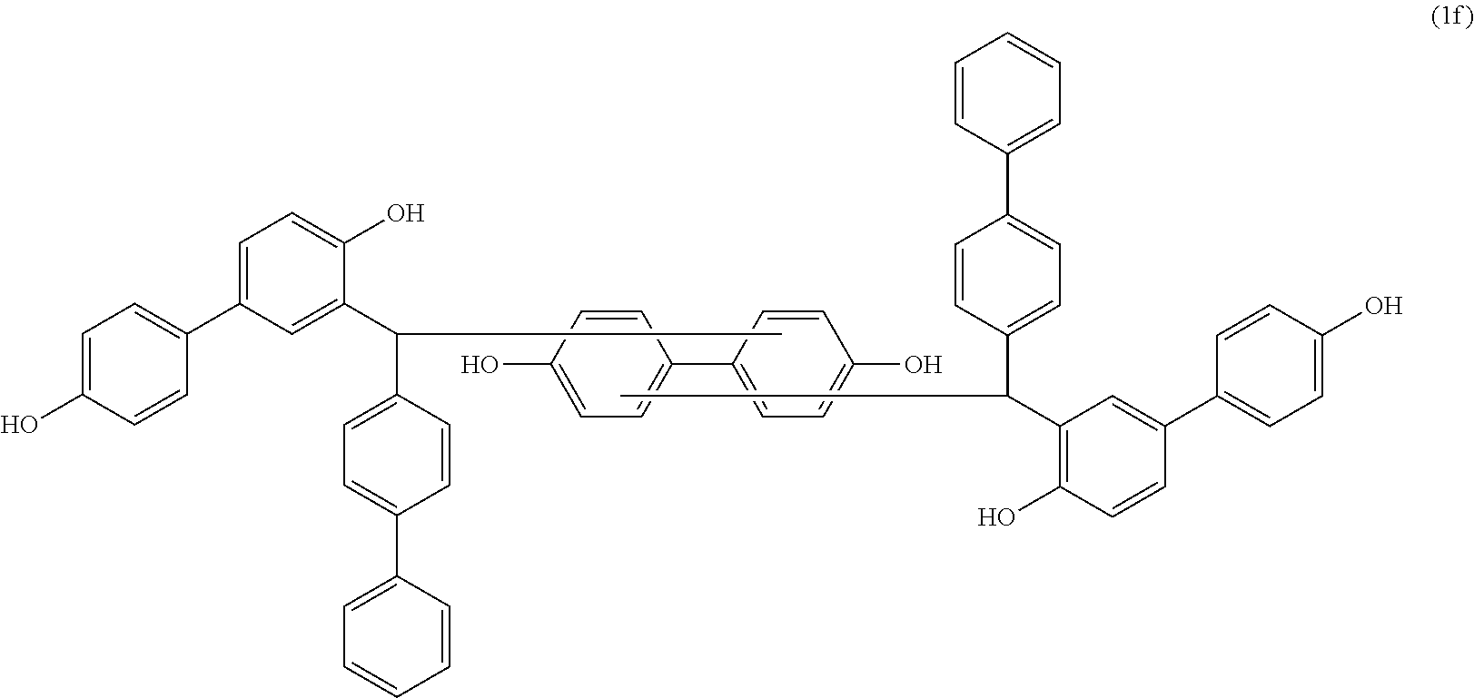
C1=CC(O)=CC=C1C1=CC=C(O)C=C1.C1=C(O)C=CC(C2=CC=C(O)C(C(C3=CC=C(C4=CC=CC=C4)C=C3)C)=C2)=C1.C1=C(O)C=CC(C2=CC(C(C3=CC=C(C4=CC=CC=C4)C=C3)C)=C(O)C=C2)=C1
